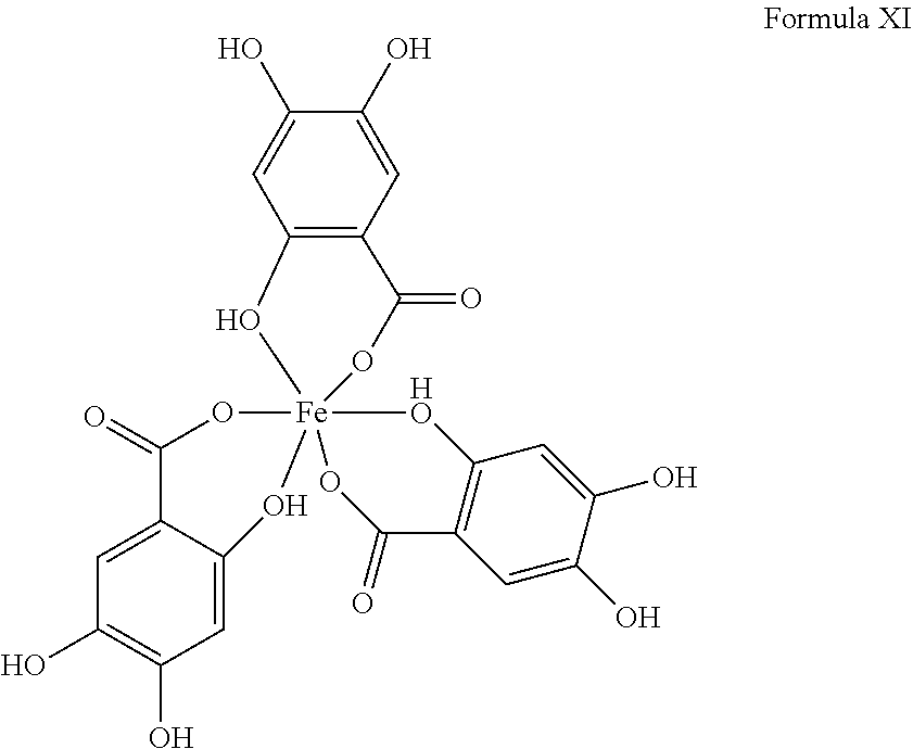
C1=C(O)C(O)=CC2=C1C(=O)O[Fe]13(OC(=O)C4=CC(O)=C(O)C=C4O1)(OC(=O)C1=C(C=C(O)C(O)=C1)[HO]3)O2
